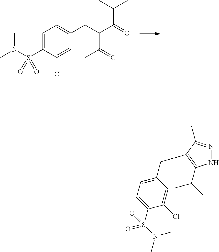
C1=C(S(N(C)C)(=O)=O)C(Cl)=CC(CC(C(C)=O)C(C(C)C)=O)=C1.N1N=C(C)C(CC2=CC=C(S(N(C)C)(=O)=O)C(Cl)=C2)=C1C(C)C
